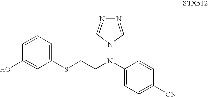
C1(N(N2C=NN=C2)CCSC2=CC=CC(O)=C2)=CC=C([CN])C=C1
